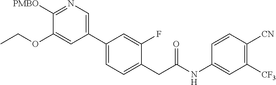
C1(C2=CN=C([PMBO])C(OCC)=C2)=CC=C(CC(NC2=CC([CF3])=C([CN])C=C2)=O)C(F)=C1
